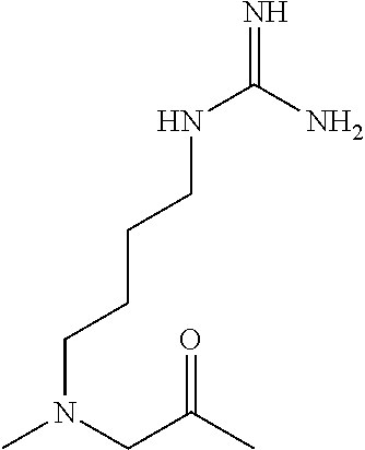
CN(CC(C)=O)CCCCNC(=N)N
